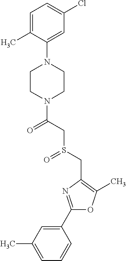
C1(C2=NC(CS(=O)CC(=O)N3CCN(C4=CC(Cl)=CC=C4C)CC3)=C(C)O2)=CC(C)=CC=C1
